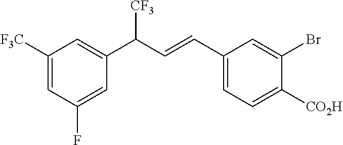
C1([F3C])=CC(F)=CC(C(C=CC2=CC=C([CO2H])C(Br)=C2)[CF3])=C1
